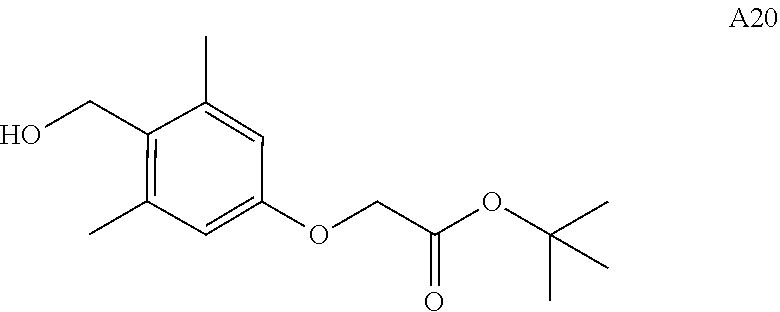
C1=C(C)C(CO)=C(C)C=C1OCC(=O)OC(C)(C)C
